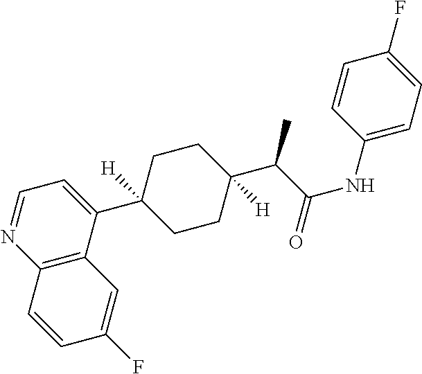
C12=C(C(C3([H])CCC(C(C(NC4=CC=C(F)C=C4)=O)C)([H])CC3)=CC=N1)C=C(F)C=C2
